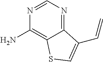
N1=CN=C2C(=C1N)SC=C2C=C
